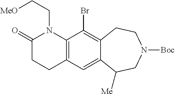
C1(=O)CCC2=C(N1CC[MeO])C(Br)=C1C(=C2)C([Me])CN([Boc])CC1
